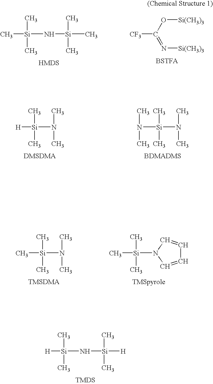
[CF3]C(O[Si(CH3)3])=N[Si(CH3)3].[BSTFA].C[Si](N[Si](C)(C)C)(C)C.[H][Si](N(C)C)(C)C.N(C)(C)[Si](N(C)C)(C)C.C[Si](N(C)C)(C)C.C[Si](N1C=CC=C1)(C)C.[Si]([H])(C)(C)N[Si]([H])(C)C
